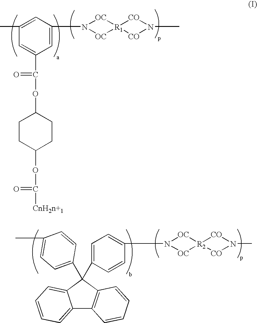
C12=CC=CC=C1C(C1=CC=C(C)C=C1)(C1=CC=C(N3[OC][R2]4([OC]3)[CO]N(C)[CO]4)C=C1)C1=C2C=CC=C1.C1=C(C(=O)OC2CCC(OC(=O)[CnH2n+1])CC2)C=C(N2[OC][R1]3([OC]2)[CO]N(C)[CO]3)C=C1C
